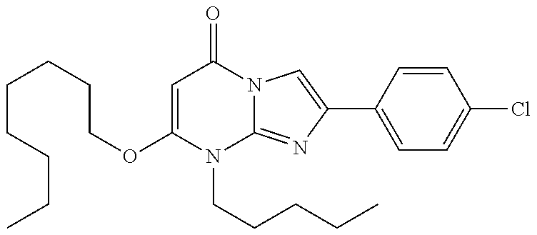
C1(OCCCCCCCC)=CC(=O)N2C(=NC(C3=CC=C(Cl)C=C3)=C2)N1CCCCC
